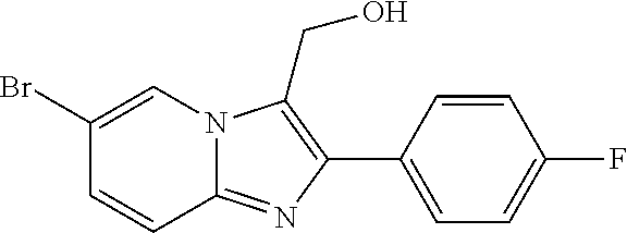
C1(C2=C(CO)N3C(=N2)C=CC(Br)=C3)=CC=C(F)C=C1
